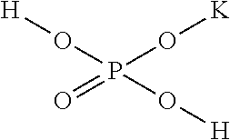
P(O[H])(O[K])(=O)O[H]
